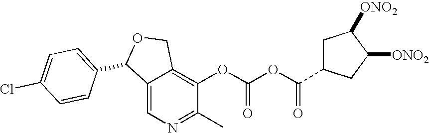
C1C(C(OC(OC2=C3C(=CN=C2C)C(C2=CC=C(Cl)C=C2)OC3)=O)=O)CC([ONO2])C1[ONO2]
